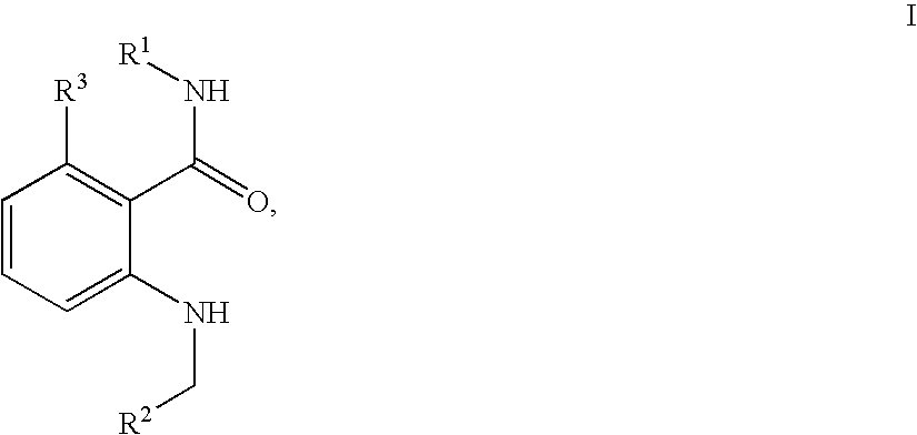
C1=CC=C(NC[R2])C(C(N[R1])=O)=C1[R3]
